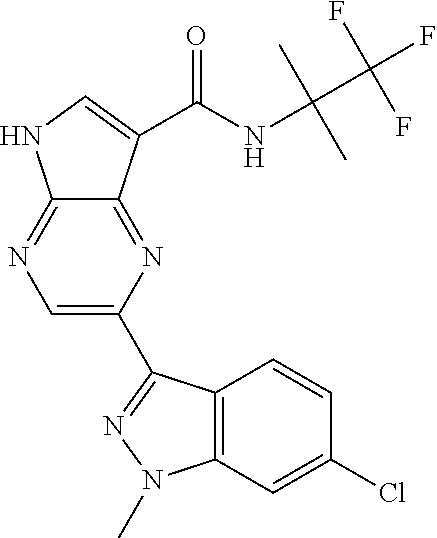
C1=C(C2=NN(C)C3=C2C=CC(Cl)=C3)N=C2C(=N1)NC=C2C(NC(C)(C(F)(F)F)C)=O
